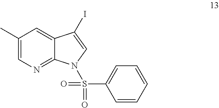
C1(C)=CN=C2C(=C1)C(I)=CN2S(=O)(=O)C1=CC=CC=C1
